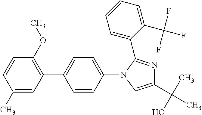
C1(C)=CC(C2=CC=C(N3C=C(C(C)(O)C)N=C3C3=CC=CC=C3C(F)(F)F)C=C2)=C(OC)C=C1
